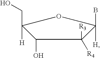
C1(O)C([H])(CO)OC([H])(B)C1([R4])[R3]
